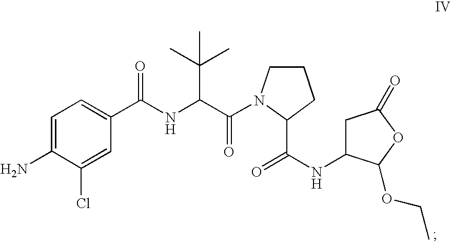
O=C(NC1CC(=O)OC1OCC)C1N(C(C(NC(C2=CC=C(N)C(Cl)=C2)=O)C(C)(C)C)=O)CCC1
